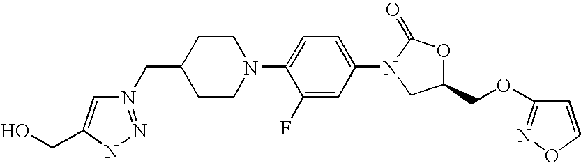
N1(CC2CCN(C3=CC=C(N4CC(COC5=NOC=C5)OC4=O)C=C3F)CC2)=NNC(CO)=C1
